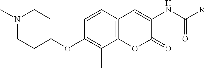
C1=CC2=C(C(C)=C1OC1CCN(C)CC1)OC(=O)C(NC([R])=O)=C2
